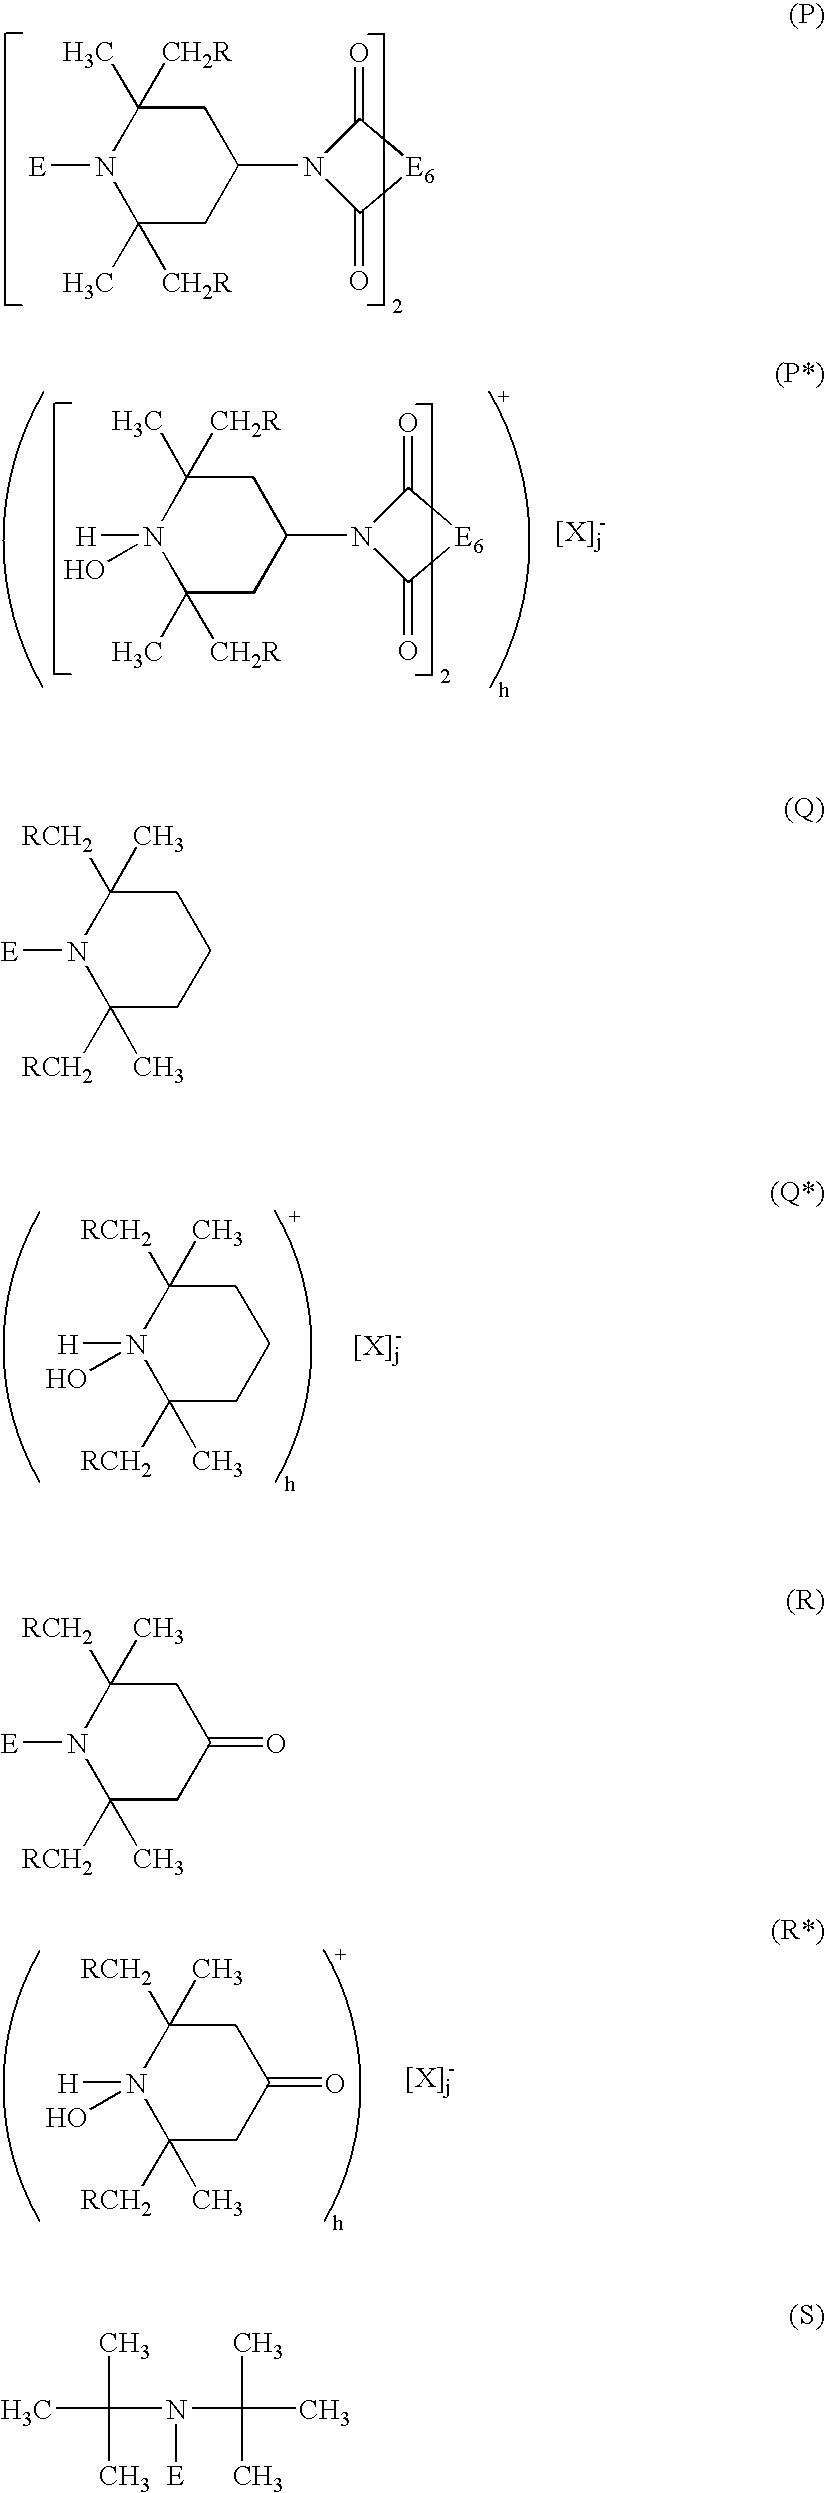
C1C(C)([CH2R])N([E])C(C)([CH2R])CC1N1C(=O)[E6]C1=O.C1C([RCH2])(C)N([E])C([RCH2])(C)CC1.C1C([RCH2])(C)N([E])C([RCH2])(C)CC1=O.C1C(C)([CH2R])N([H])(O)C(C)([CH2R])CC1N1C(=O)[E6]C1=O.C1C([RCH2])(C)N([H])(O)C([RCH2])(C)CC1.C1C([RCH2])(C)N([H])(O)C([RCH2])(C)CC1=O.CC(C)(C)N([E])C(C)(C)C
